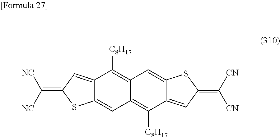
C12=CC(=C([NC])[NC])SC1=CC1=C([C8H17])C3=CC(=C([CN])[CN])SC3=CC1=C2[C8H17]
